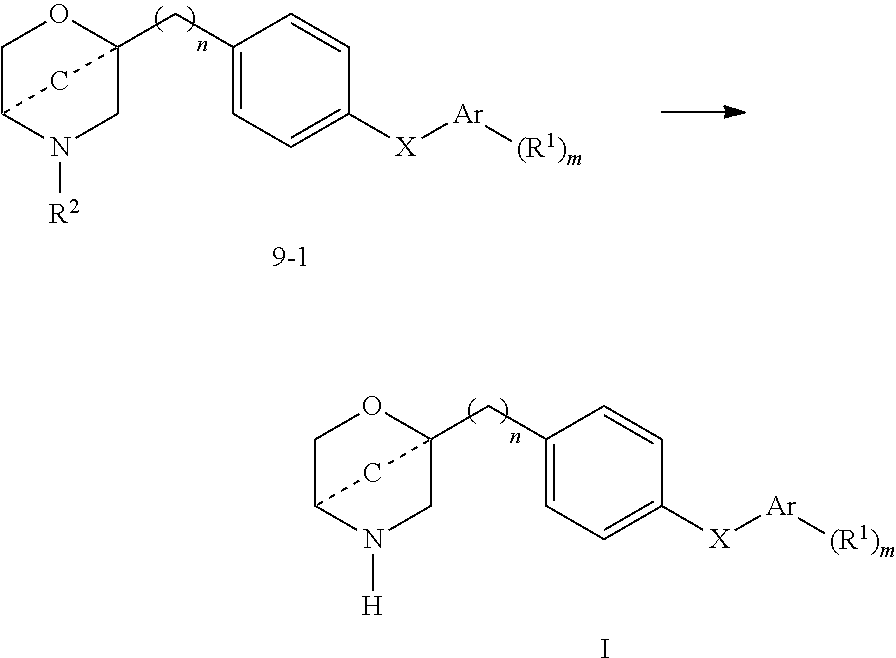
C1C2N([R2])CC(CC3=CC=C([X][Ar][(R1)m])C=C3)(O1)C2.[9-1].C1C2N([H])CC(CC3=CC=C([X][Ar][(R1)m])C=C3)(O1)C2.I
